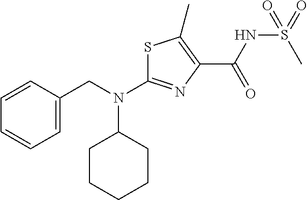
N(C1=NC(C(NS(C)(=O)=O)=O)=C(C)S1)(C1CCCCC1)CC1=CC=CC=C1
